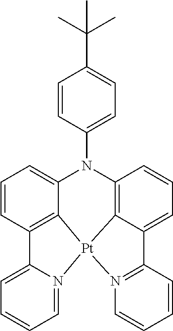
C12=C3C(=CC=C1)N(C1=CC=C(C(C)(C)C)C=C1)C1=C4C(=CC=C1)C1=N([Pt]34N3=CC=CC=C23)C=CC=C1
